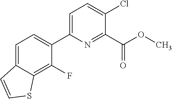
C1(C2=CC=C(Cl)C(C(OC)=O)=N2)=CC=C2C(=C1F)SC=C2
